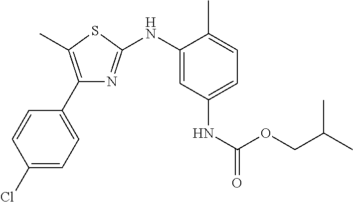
C1(NC2=NC(C3=CC=C(Cl)C=C3)=C(C)S2)=CC(NC(OCC(C)C)=O)=CC=C1C
